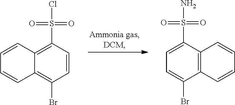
O=S(C1=C2C=CC=CC2=C(Br)C=C1)(=O)Cl.C1=C(Br)C2=C(C(S(=O)(N)=O)=C1)C=CC=C2
